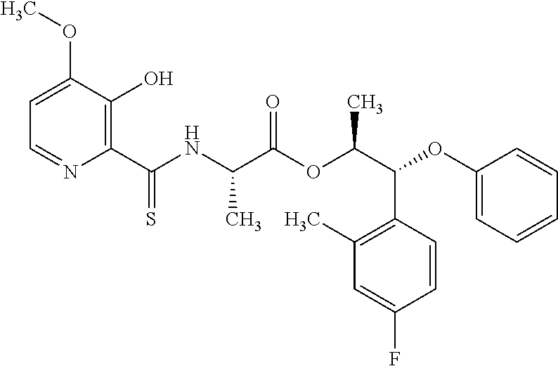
C1=C(OC)C(O)=C(C(NC(C(OC(C(OC2=CC=CC=C2)C2=C(C)C=C(F)C=C2)C)=O)C)=S)N=C1
